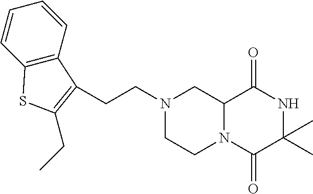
C(CN1CC2N(C(=O)C(C)(C)NC2=O)CC1)C1=C(CC)SC2=C1C=CC=C2
